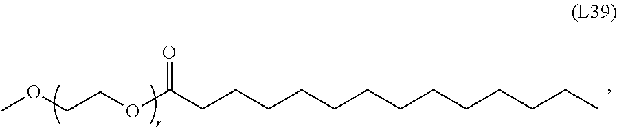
O(CCOC(CCCCCCCCCCCCC)=O)C
